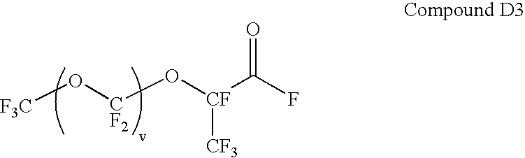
[F3C]O[CF2]O[CF](C(F)=O)[CF3]
